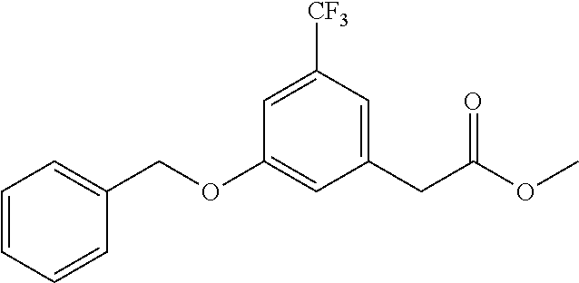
C1=CC=CC(COC2=CC(CC(OC)=O)=CC([CF3])=C2)=C1
